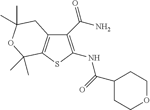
C1(C(N)=O)=C(NC(=O)C2CCOCC2)SC2=C1CC(C)(C)OC2(C)C
